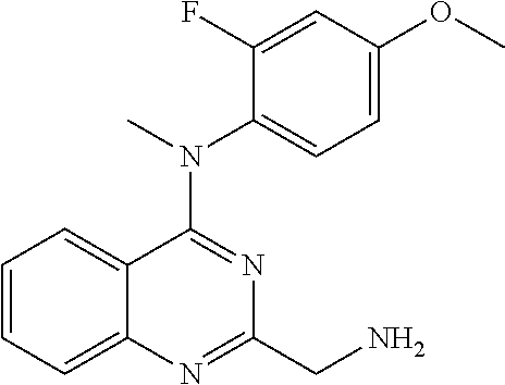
C1=CC=C2C(=C1)C(N(C)C1=CC=C(OC)C=C1F)=NC(CN)=N2
